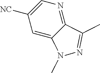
N1=C2C(=CC([NC])=C1)N(C)N=C2C
